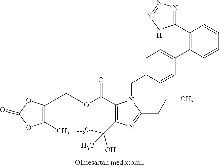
C1(C2=NN=NN2)=C(C2=CC=C(CN3C(C(OCC4=C(C)OC(=O)O4)=O)=C(C(C)(O)C)N=C3CCC)C=C2)C=CC=C1
